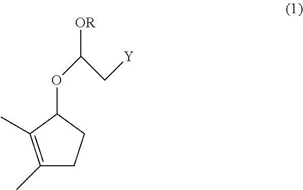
C1C(C)=C(C)C(OC(C[Y])[OR])C1
